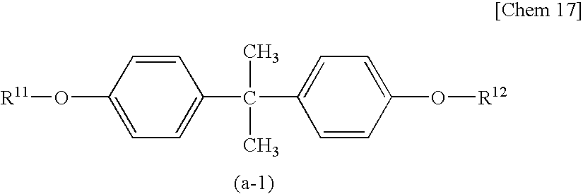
O(C1=CC=C(C(C)(C)C2=CC=C(O[R12])C=C2)C=C1)[R11]
